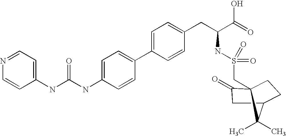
C1(NC(NC2=CC=C(C3=CC=C(CC(C(=O)O)NS(=O)(=O)CC45C(=O)CC(CC4)C5(C)C)C=C3)C=C2)=O)=CC=NC=C1
